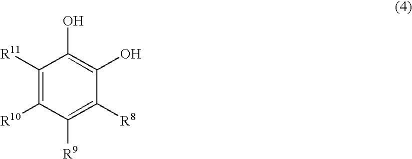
C1([R11])=C([R10])C([R9])=C([R8])C(O)=C1O
